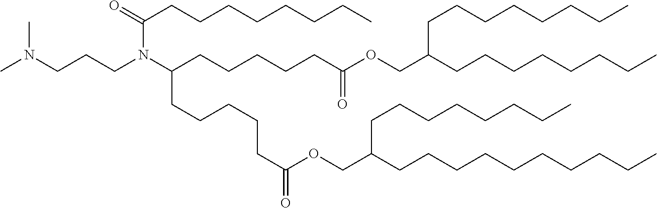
CN(CCCN(C(CCCCCC(OCC(CCCCCCCC)CCCCCCCC)=O)CCCCCC(OCC(CCCCCCCC)CCCCCCCCCC)=O)C(CCCCCCCC)=O)C
